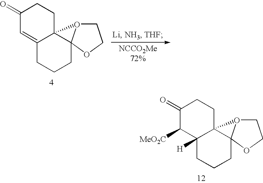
C1(=O)C=C2C3(CC1)O1CCOC31CCC2.C1(=O)C([MeO2C])C2([H])C3(CC1)O1CCOC31CCC2
